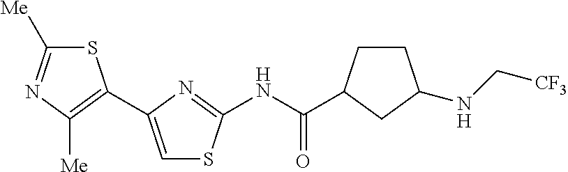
S1C([Me])=NC([Me])=C1C1=CSC(NC(C2CCC(NC[CF3])C2)=O)=N1
